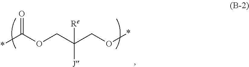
C([Re])([J])(COC(*)=O)CO*
